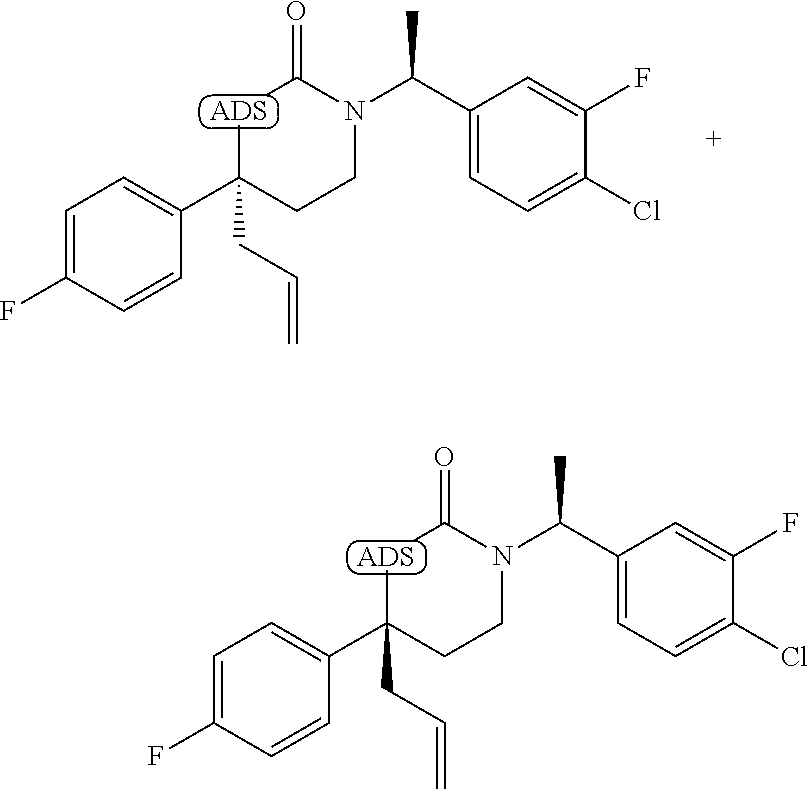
C1=C(F)C=CC(C2(CC=C)CCN(C(C)C3=CC=C(Cl)C(F)=C3)C(=O)[ADS]2)=C1.C1=C(F)C=CC(C2(CC=C)CCN(C(C)C3=CC=C(Cl)C(F)=C3)C(=O)[ADS]2)=C1
